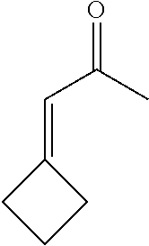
C1CCC1=CC(=O)C
